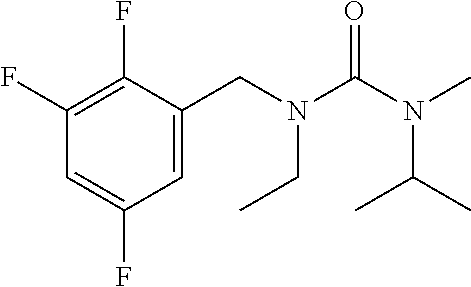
C1(F)=C(F)C(CN(C(N(C)C(C)C)=O)CC)=CC(F)=C1
